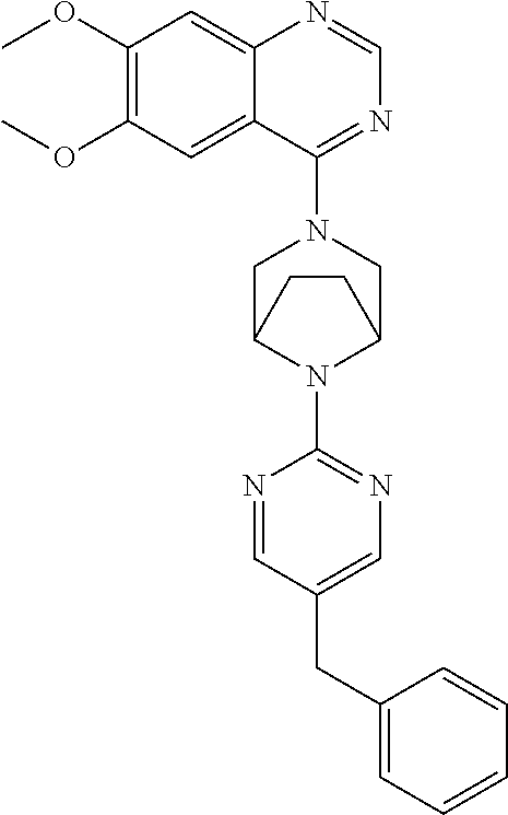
C12=CC(OC)=C(OC)C=C1C(N1CC3N(C4=NC=C(CC5=CC=CC=C5)C=N4)C(C1)CC3)=NC=N2
